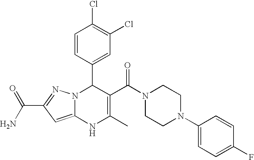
C1=CC(C2N3C(=CC(C(=O)N)=N3)NC(C)=C2C(N2CCN(C3=CC=C(F)C=C3)CC2)=O)=CC(Cl)=C1Cl
